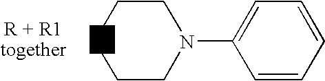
C1=CC=CC=C1N1CCCCC1
